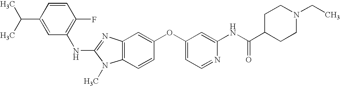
C1=CC(C(C)C)=CC(NC2=NC3=C(N2C)C=CC(OC2=CC=NC(NC(C4CCN(CC)CC4)=O)=C2)=C3)=C1F
